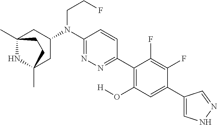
C12(C)NC(C)(CC(N(C3=NN=C(C4=C(O[H])C=C(C5=CNN=C5)C(F)=C4F)C=C3)CCF)C1)CC2
